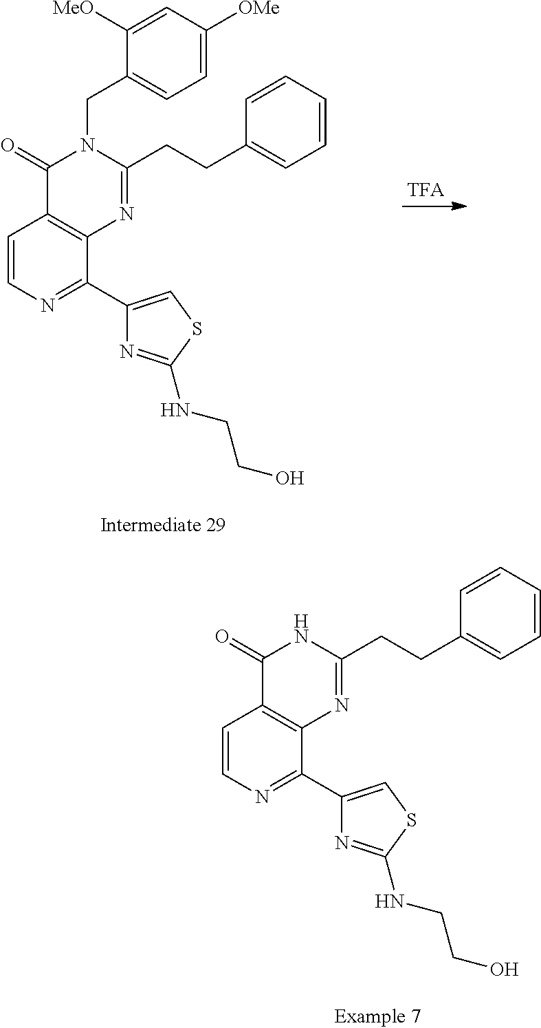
C1=CN=C(C2=CSC(NCCO)=N2)C2=C1C(=O)NC(CCC1=CC=CC=C1)=N2.C1=CN=C(C2=CSC(NCCO)=N2)C2=C1C(=O)N(CC1=CC=C([OMe])C=C1[MeO])C(CCC1=CC=CC=C1)=N2
